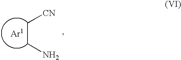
C(CN)[CN]
